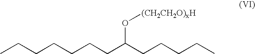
CCCCCCCC(CCCCC)O[(CH2CH2O)xH]
